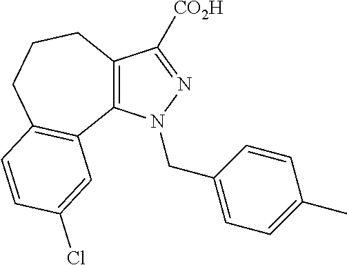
C12=C(N(CC3=CC=C(C)C=C3)N=C1[CO2H])C1=C(CCC2)C=CC(Cl)=C1
